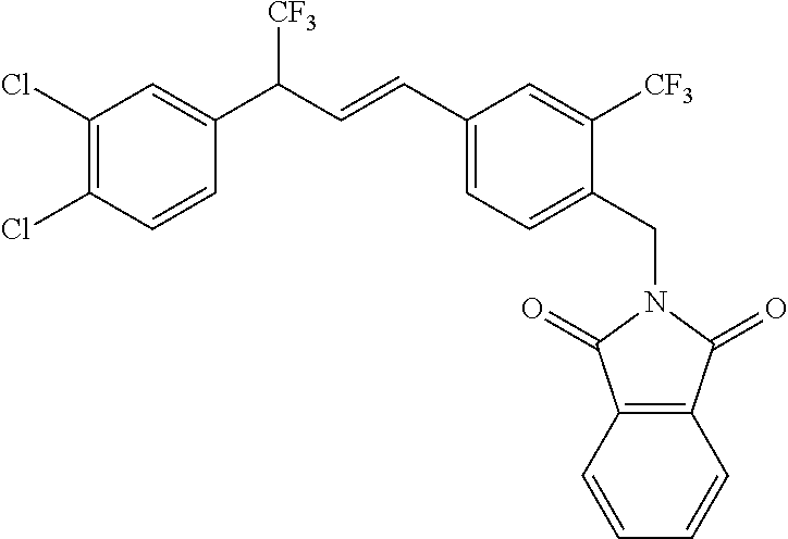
C1(Cl)=C(Cl)C=CC(C(C=CC2=CC=C(CN3C(=O)C4=C(C3=O)C=CC=C4)C([CF3])=C2)[CF3])=C1
